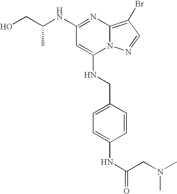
C1(NC(CO)C)=NC2=C(Br)C=NN2C(NCC2=CC=C(NC(=O)CN(C)C)C=C2)=C1
